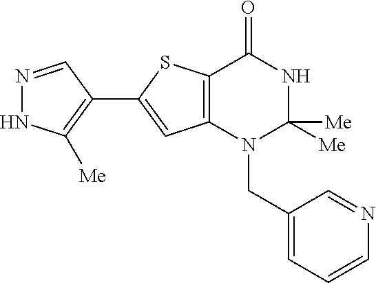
C12=C(N(CC3=CC=CN=C3)C([Me])([Me])NC1=O)C=C(C1=C([Me])NN=C1)S2
